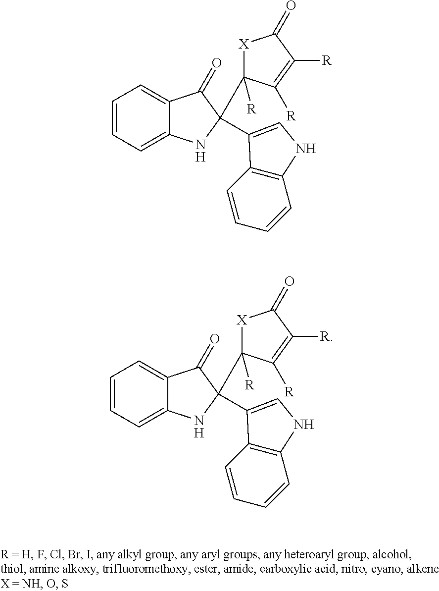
C1=CC=C2C(=C1)C(=O)C(C1=CNC3=C1C=CC=C3)(C1([R])[X]C(=O)C([R])=C1[R])N2.C1=CC=C2C(=C1)C(=O)C(C1=CNC3=C1C=CC=C3)(C1([R])[X]C(=O)C([R])=C1[R])N2
